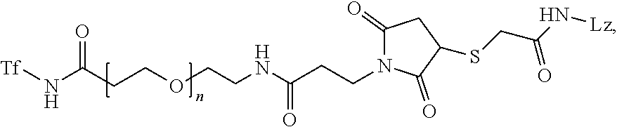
[Tf]NC(CCOCCNC(CCN1C(=O)CC(SCC(N[Lz])=O)C1=O)=O)=O
